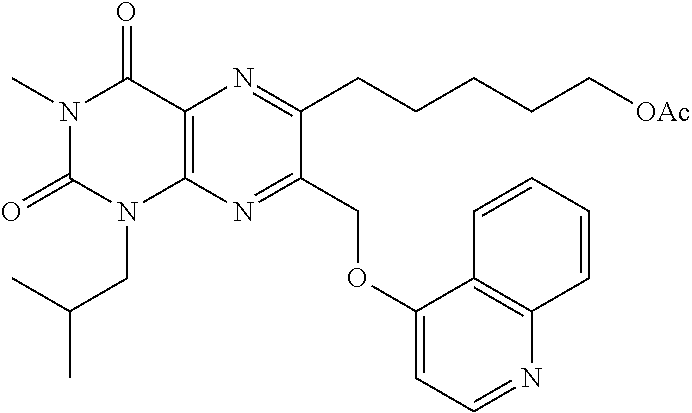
C1(OCC2=NC3=C(N=C2CCCCC[OAc])C(=O)N(C)C(=O)N3CC(C)C)=CC=NC2=C1C=CC=C2
